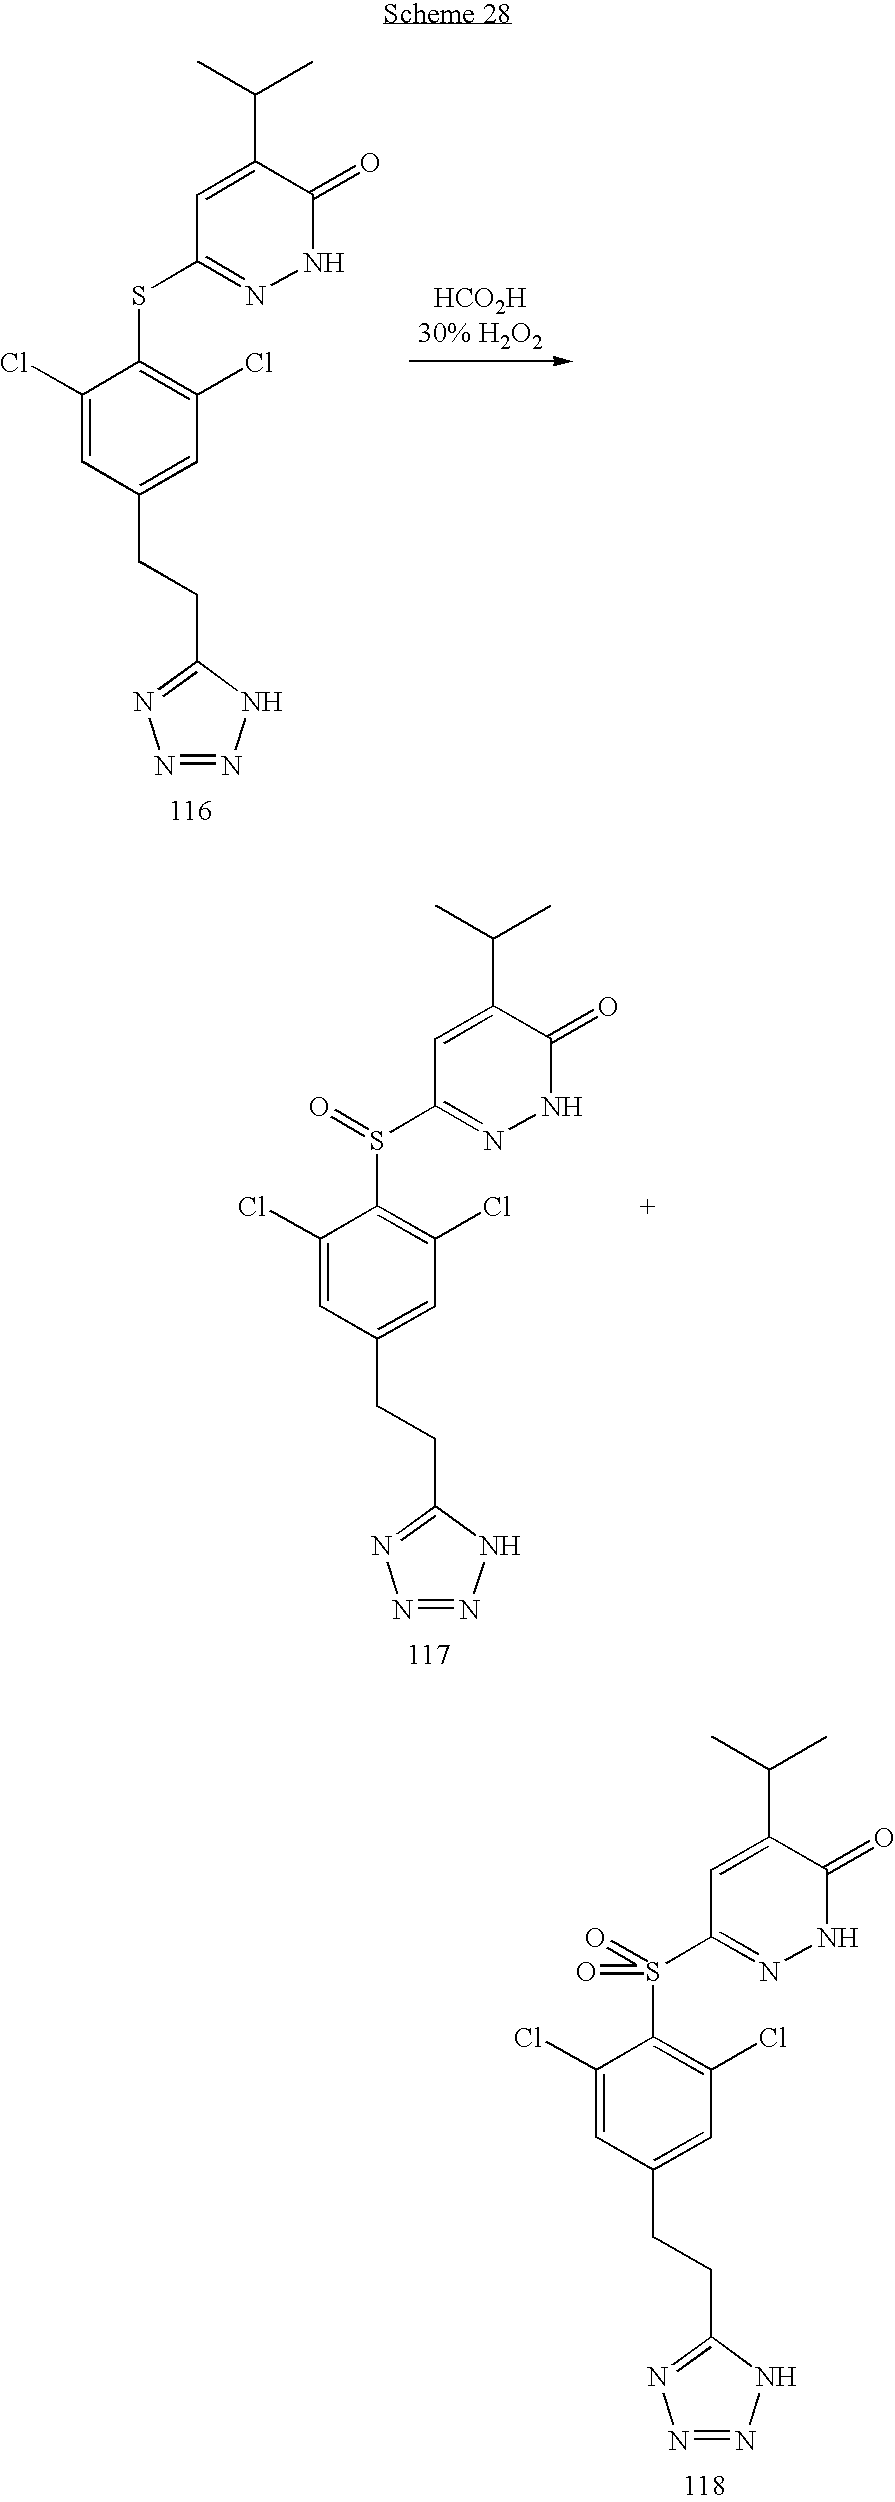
C1=C(C(C)C)C(=O)NN=C1S(C1=C(Cl)C=C(CCC2=NN=NN2)C=C1Cl)(=O)=O.C1=C(C(C)C)C(=O)NN=C1SC1=C(Cl)C=C(CCC2=NN=NN2)C=C1Cl.C1=C(C(C)C)C(=O)NN=C1S(C1=C(Cl)C=C(CCC2=NN=NN2)C=C1Cl)=O
